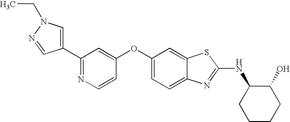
N1=C(C2=CN(CC)N=C2)C=C(OC2=CC=C3C(=C2)SC(NC2CCCCC2O)=N3)C=C1
